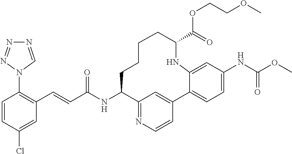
C1=CC(Cl)=CC(C=CC(NC2C3=NC=CC(=C3)C3=CC=C(NC(OC)=O)C=C3NC(C(=O)OCCOC)CCCC2)=O)=C1N1C=NN=N1
